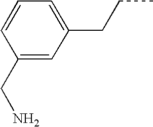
C1(CN)=CC(CCC)=CC=C1
